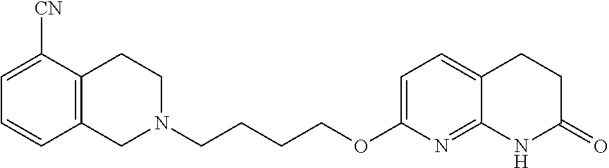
C12=C(CCN(CCCCOC3=CC=C4C(=N3)NC(=O)CC4)C1)C([CN])=CC=C2
